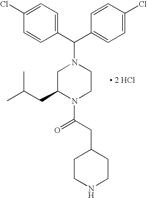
C1=C(Cl)C=CC(C(C2=CC=C(Cl)C=C2)N2CC(CC(C)C)N(C(CC3CCNCC3)=O)CC2)=C1.[ 2 HCl]
